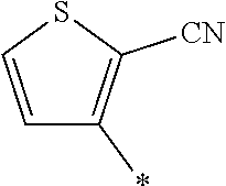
C1=CSC([CN])=C1*
